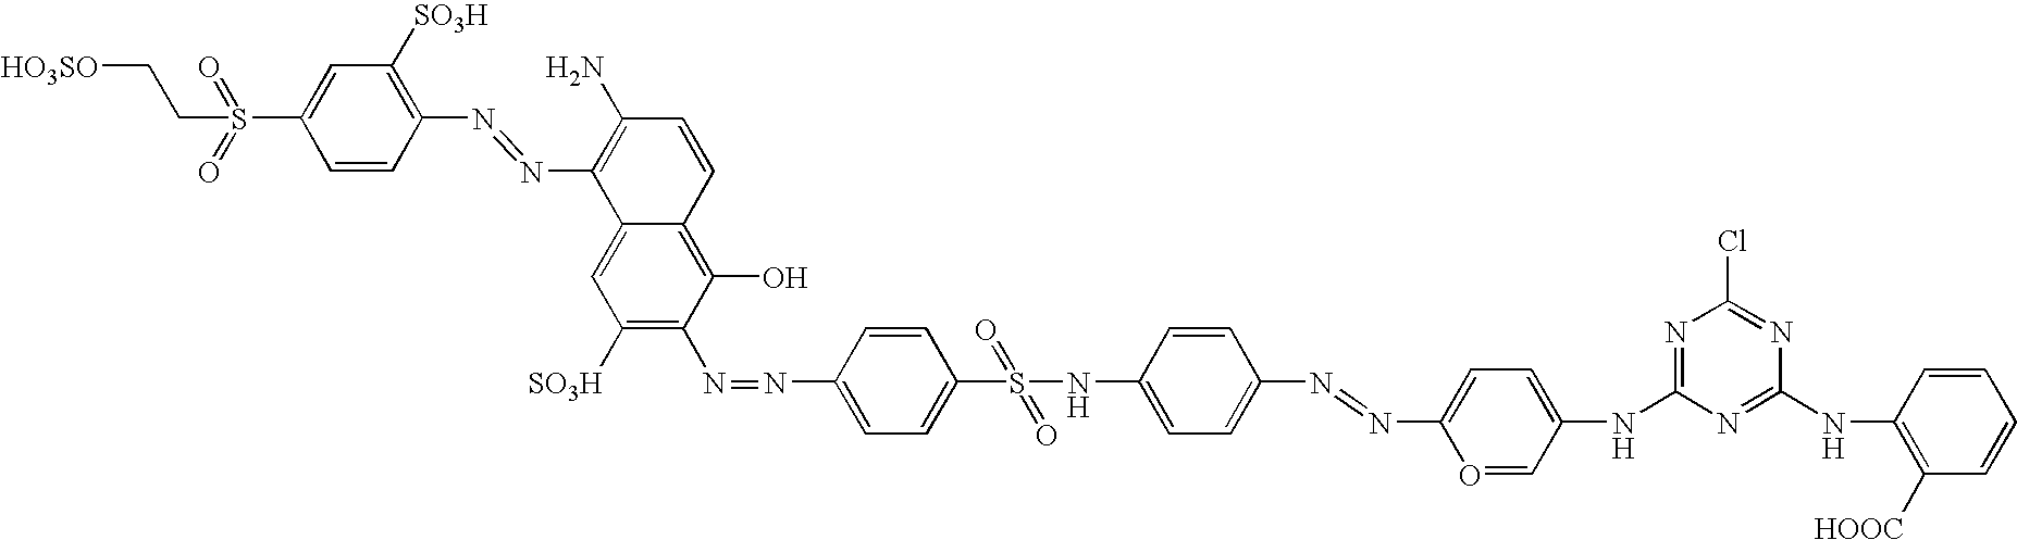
[HO3SO]CCS(=O)(=O)C1=CC([SO3H])=C(N=NC2=C(N)C=CC3=C(O)C(N=NC4=CC=C(S(=O)(=O)NC5=CC=C(N=NC6=CC=C(NC7=NC(Cl)=NC(NC8=C([HOOC])C=CC=C8)=N7)C=O6)C=C5)C=C4)=C([SO3H])C=C23)C=C1
